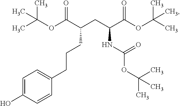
C(CC(CC(C(OC(C)(C)C)=O)NC(OC(C)(C)C)=O)C(OC(C)(C)C)=O)CC1=CC=C(O)C=C1
